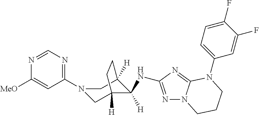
C1(N2CC3([H])C([H])(NC4=NN5C(=N4)N(C4=CC=C(F)C(F)=C4)CCC5)C([H])(C2)CC3)=NC=NC([MeO])=C1
